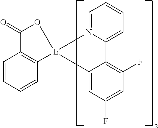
C1=CC=N2C(=C1)C1=C(F)C=C(F)C=C1[Ir]21C2=C(C=CC=C2)C(=O)O1
